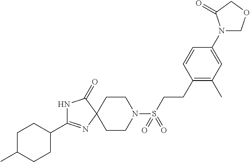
N1C(C2CCC(C)CC2)=NC2(C1=O)CCN(S(CCC1=C(C)C=C(N3COCC3=O)C=C1)(=O)=O)CC2
